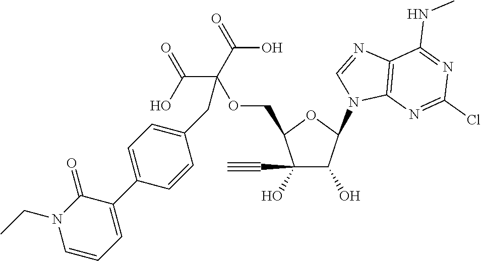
C1(O)(C#C)C(O)C(N2C=NC3=C2N=C(Cl)N=C3NC)OC1COC(C(=O)O)(C(=O)O)CC1=CC=C(C2=CC=CN(CC)C2=O)C=C1
